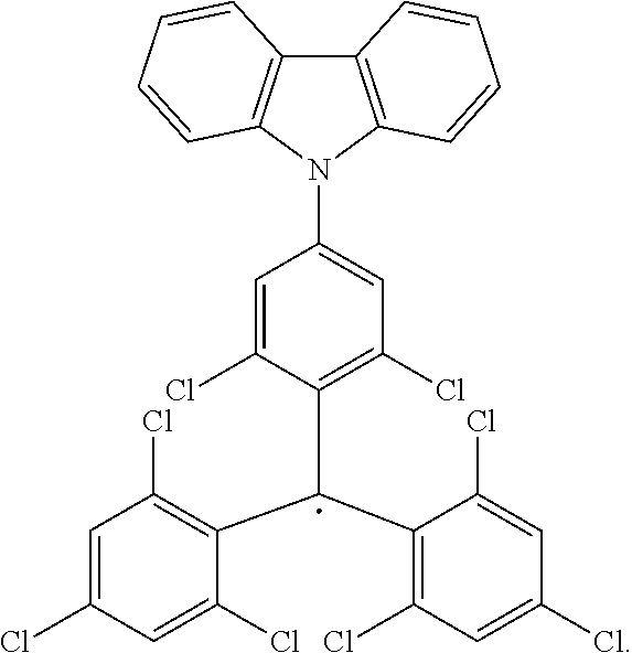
C1=C(Cl)C(C(C2=C(Cl)C=C(Cl)C=C2Cl)C2=C(Cl)C=C(Cl)C=C2Cl)=C(Cl)C=C1N1C2=C(C3=C1C=CC=C3)C=CC=C2
